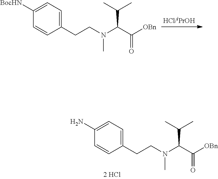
C1=C([BocHN])C=CC(CCN(C(C([OBn])=O)C(C)C)C)=C1.C1=C(N)C=CC(CCN(C(C([OBn])=O)C(C)C)C)=C1
